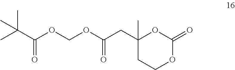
C1(CC(OCOC(=O)C(C)(C)C)=O)(C)CCOC(=O)O1
